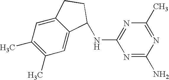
C1(C)=C(C)C=C2C(=C1)C(NC1=NC(C)=NC(N)=N1)CC2
